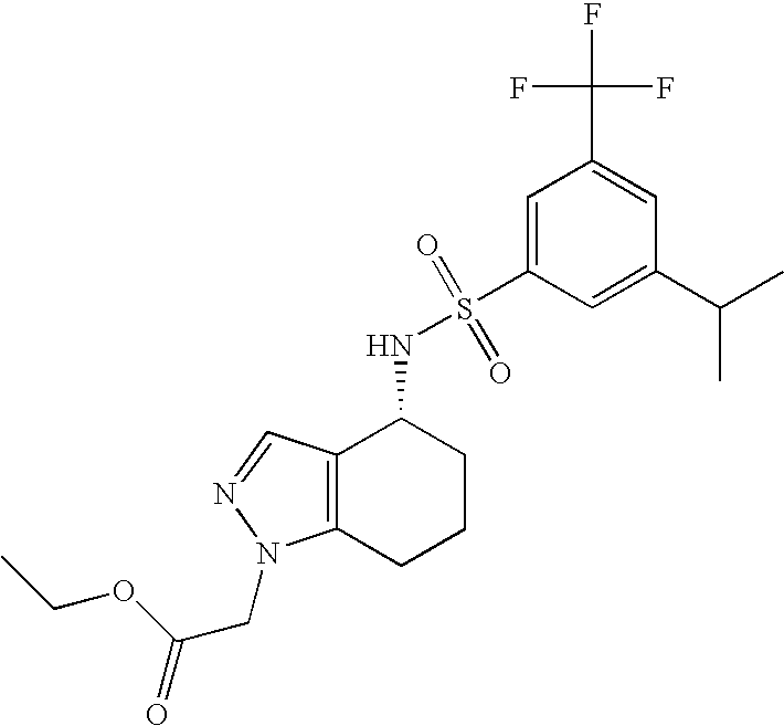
C1(C(C)C)=CC(S(=O)(=O)NC2C3=C(CCC2)N(CC(=O)OCC)N=C3)=CC(C(F)(F)F)=C1
